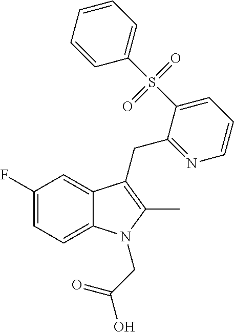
C1(F)=CC=C2C(=C1)C(CC1=NC=CC=C1S(C1=CC=CC=C1)(=O)=O)=C(C)N2CC(O)=O
